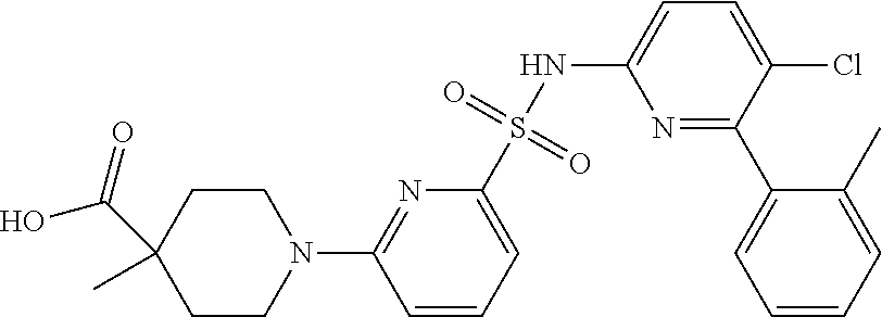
C1CN(C2=NC(S(NC3=CC=C(Cl)C(C4=CC=CC=C4C)=N3)(=O)=O)=CC=C2)CCC1(C(=O)O)C
